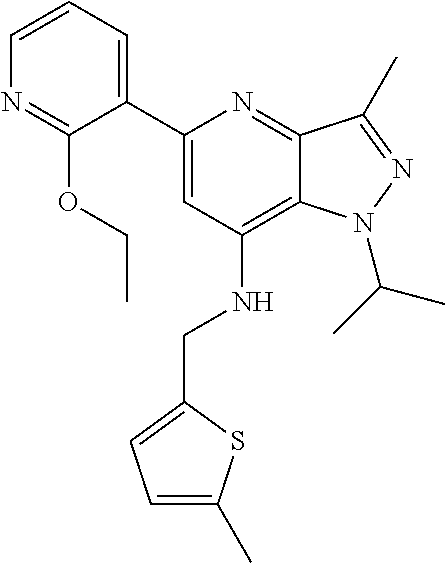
C1=CC=C(C2=CC(NCC3=CC=C(C)S3)=C3C(=N2)C(C)=NN3C(C)C)C(OCC)=N1
